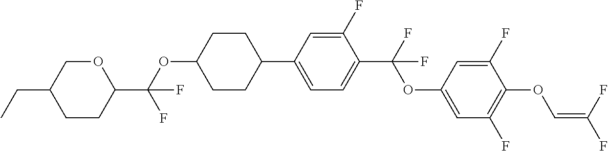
C1CC(C(OC2CCC(C3=CC=C(C(F)(OC4=CC(F)=C(OC=C(F)F)C(F)=C4)F)C(F)=C3)CC2)(F)F)OCC1CC
